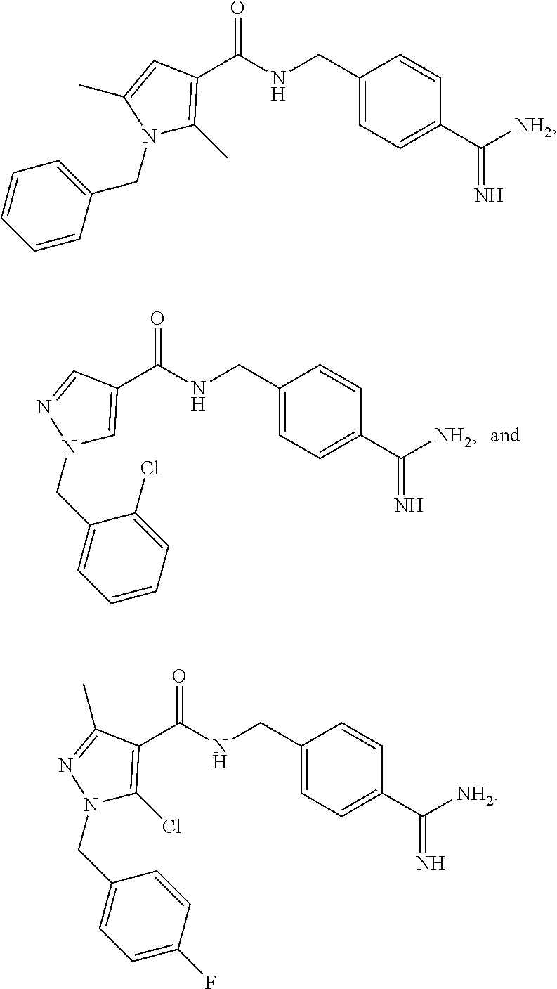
C1(CNC(=O)C2=CN(CC3=CC=CC=C3Cl)N=C2)=CC=C(C([NH2])=N)C=C1.C1(CNC(=O)C2=C(C)N(CC3=CC=CC=C3)C(C)=C2)=CC=C(C([NH2])=N)C=C1.C1(CNC(=O)C2=C(Cl)N(CC3=CC=C(F)C=C3)N=C2C)=CC=C(C([NH2])=N)C=C1
